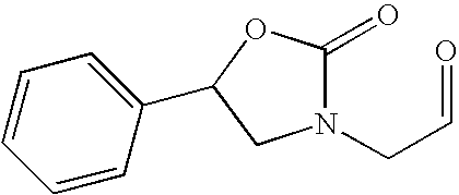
N1(CC=O)C(=O)OC(C2=CC=CC=C2)C1
